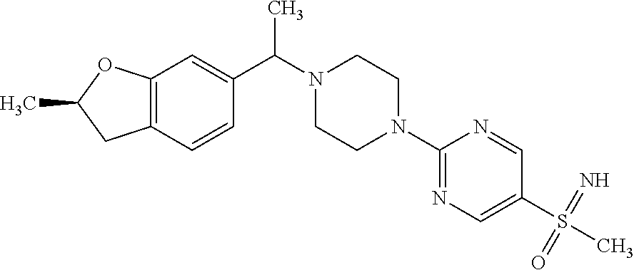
C12=C(C=CC(C(N3CCN(C4=NC=C(S(=O)(C)=N)C=N4)CC3)C)=C1)CC(C)O2
